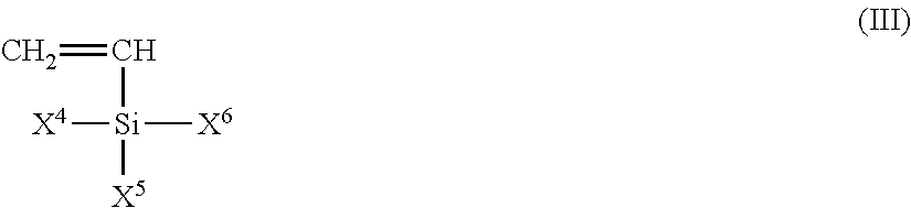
C([Si]([X5])([X6])[X4])=C
